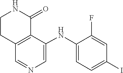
N1CCC2=C(C(NC3=CC=C(I)C=C3F)=CN=C2)C1=O
